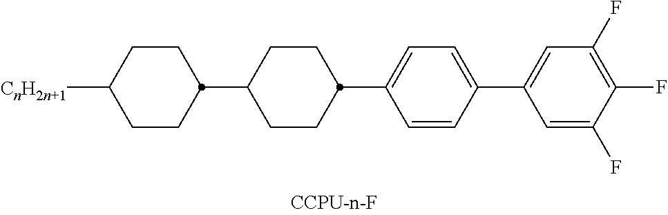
C1(C2CCC([CnH2n+1])CC2)CCC(C2=CC=C(C3=CC(F)=C(F)C(F)=C3)C=C2)CC1
